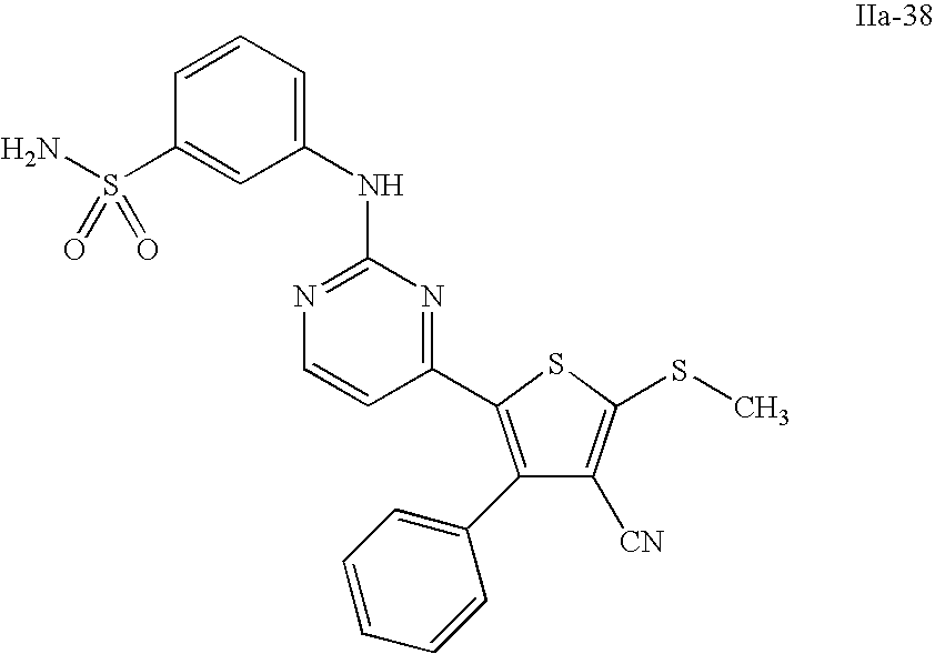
C1(C2=CC=CC=C2)=C(C2=NC(NC3=CC=CC(S(N)(=O)=O)=C3)=NC=C2)SC(SC)=C1[CN]
